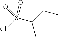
C(S(Cl)(=O)=O)(CC)C
